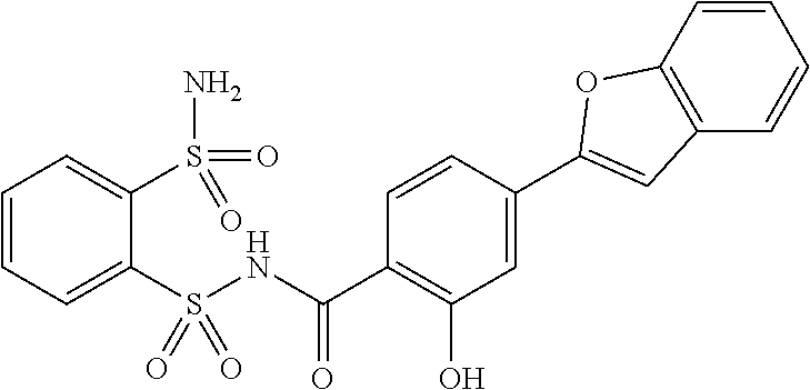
C1=CC=C(S(NC(C2=C(O)C=C(C3=CC4=C(C=CC=C4)O3)C=C2)=O)(=O)=O)C(S(N)(=O)=O)=C1
